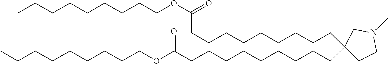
C1(CCCCCCCCCC(OCCCCCCCCC)=O)(CCCCCCCCCC(OCCCCCCCCC)=O)CCN(C)C1
